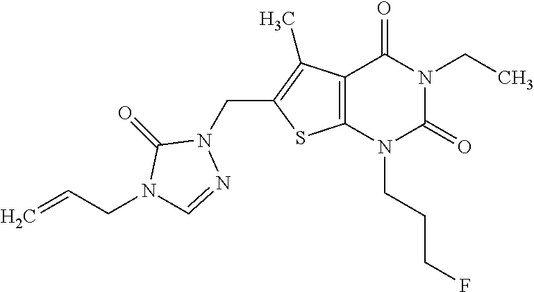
C12=C(N(CCCF)C(=O)N(CC)C1=O)SC(CN1C(=O)N(CC=C)C=N1)=C2C
